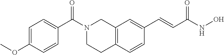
C12=C(C=CC(C=CC(NO)=O)=C1)CCN(C(C1=CC=C(OC)C=C1)=O)C2
